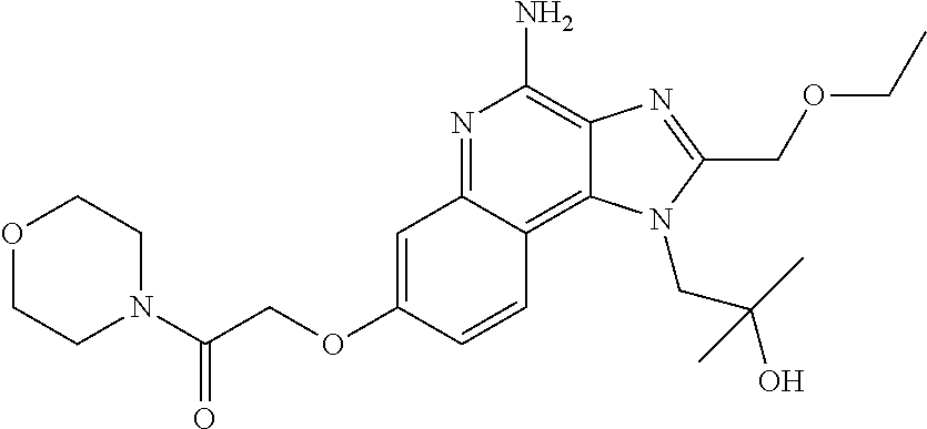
C1=CC2=C3C(=C(N)N=C2C=C1OCC(N1CCOCC1)=O)N=C(COCC)N3CC(O)(C)C
